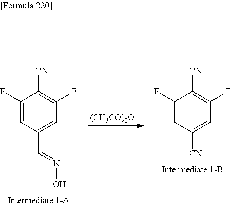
C1(F)=CC([CN])=CC(F)=C1[CN].[(CH3CO)2O].C1(F)=CC(C=NO)=CC(F)=C1[CN]
